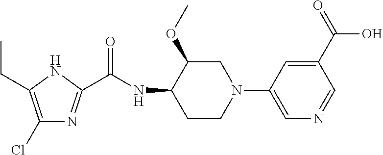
C1(Cl)=C(CC)NC(C(NC2CCN(C3=CN=CC(C(=O)O)=C3)CC2OC)=O)=N1
